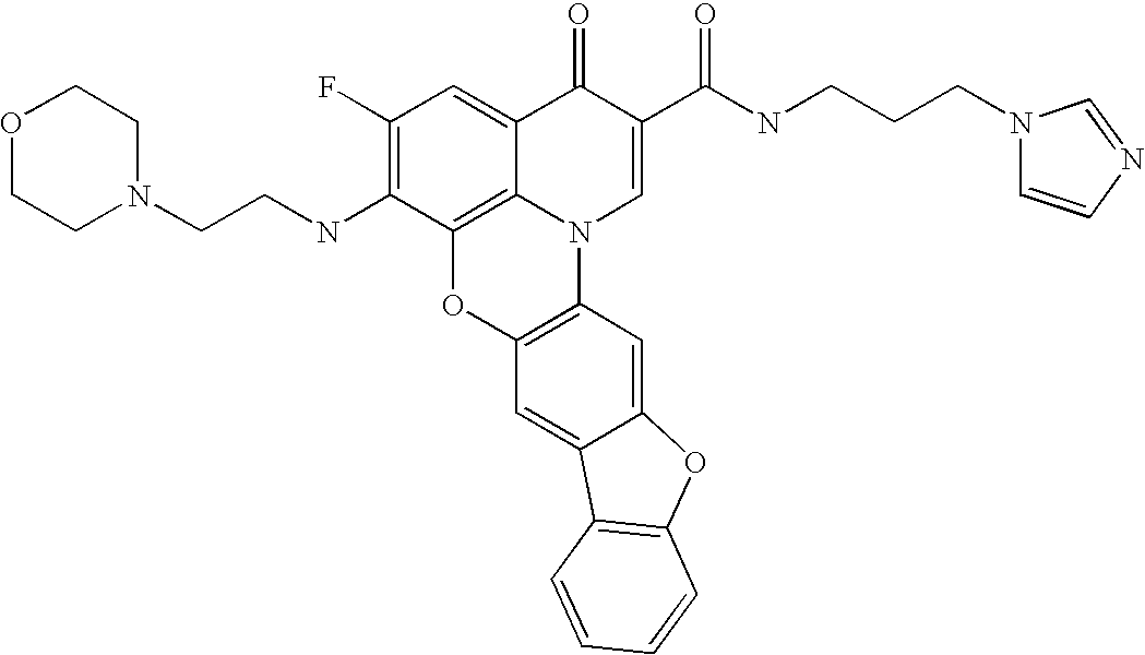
C12=C3C(=CC(F)=C1NCCN1CCOCC1)C(=O)C(C(NCCCN1C=CN=C1)=O)=CN3C1=C(O2)C=C2C(=C1)OC1=C2C=CC=C1
